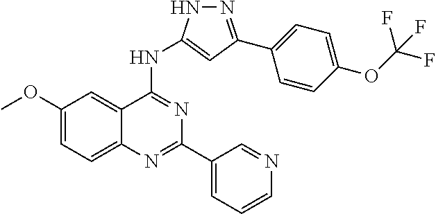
C1(OC)=CC=C2C(=C1)C(NC1=CC(C3=CC=C(OC(F)(F)F)C=C3)=NN1)=NC(C1=CC=CN=C1)=N2
